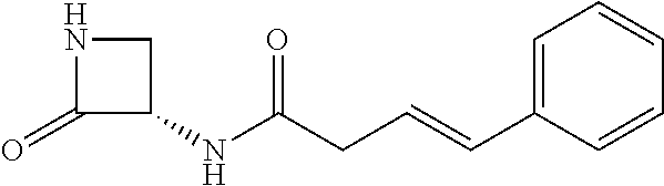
N1C(=O)C(NC(CC=CC2=CC=CC=C2)=O)C1
